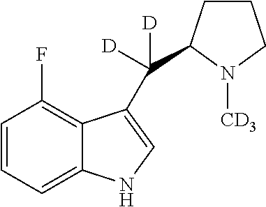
C1=CC=C2C(=C1F)C(C([D])([D])C1CCCN1[CD3])=CN2
